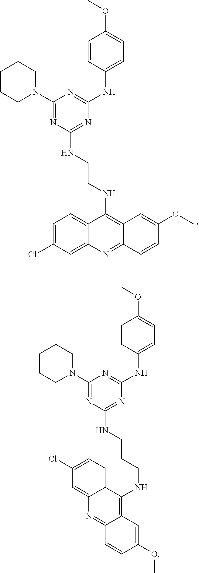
C1=C(Cl)C=C2C(=C1)C(NCCNC1=NC(NC3=CC=C(OC)C=C3)=NC(N3CCCCC3)=N1)=C1C(=N2)C=CC(OC)=C1.C(CCNC1=NC(NC2=CC=C(OC)C=C2)=NC(N2CCCCC2)=N1)NC1=C2C(=NC3=CC(Cl)=CC=C13)C=CC(OC)=C2
